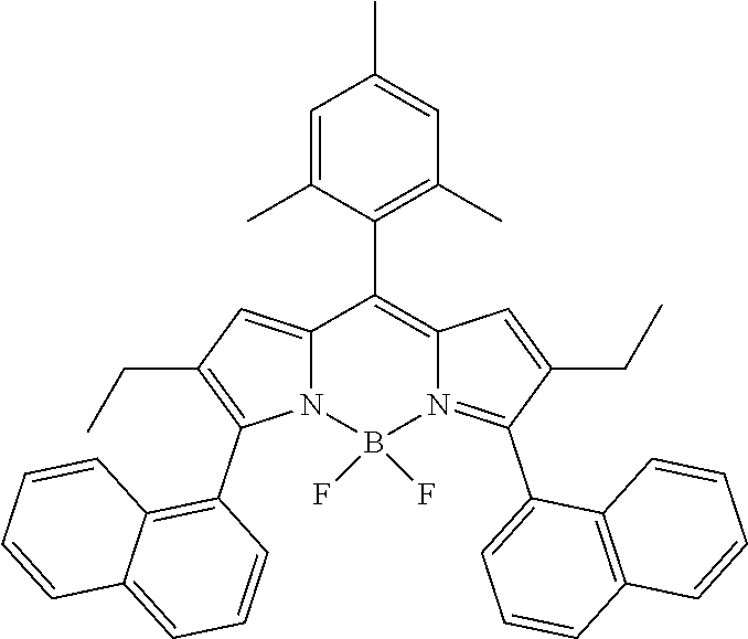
C12=CC(CC)=C(C3=C4C(=CC=C3)C=CC=C4)N1B(F)(F)N1=C(C3=CC=CC4=C3C=CC=C4)C(CC)=CC1=C2C1=C(C)C=C(C)C=C1C
